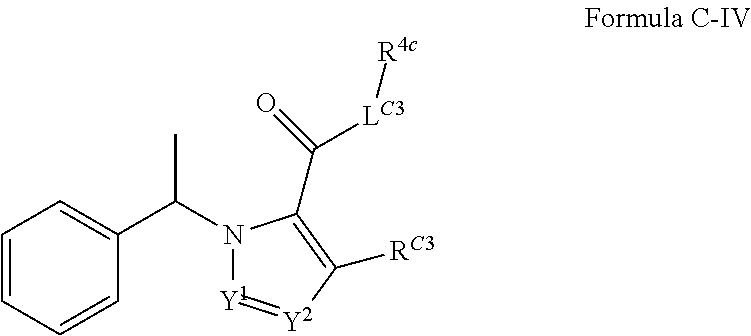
C1=CC=CC(C(C)N2[Y1]=[Y2]C([RC3])=C2C(=O)[LC3][R4c])=C1
